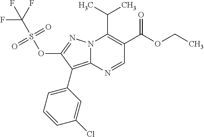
N12C(=C(C3=CC=CC(Cl)=C3)C(OS(C(F)(F)F)(=O)=O)=N1)N=CC(C(=O)OCC)=C2C(C)C
